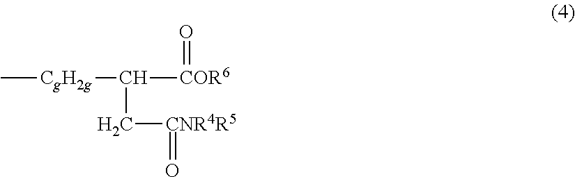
C[CgH2g]C([COR6]=O)C[CNR4R5]=O
